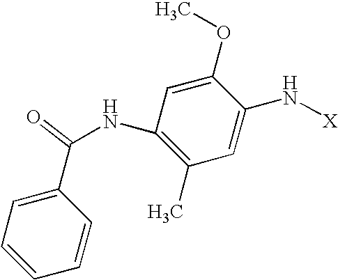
C1=CC=CC(C(NC2=C(C)C=C(N[X])C(OC)=C2)=O)=C1
